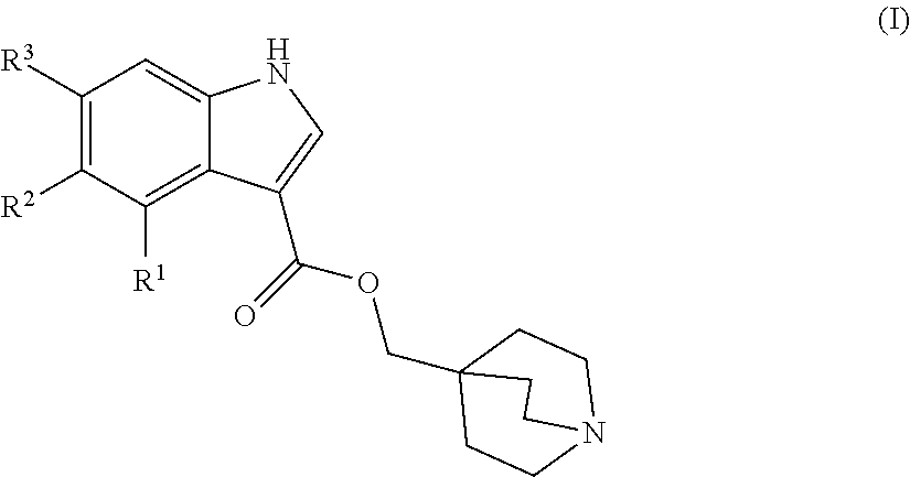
C1([R3])=C([R2])C([R1])=C2C(=C1)NC=C2C(OCC12CCN(CC1)CC2)=O
